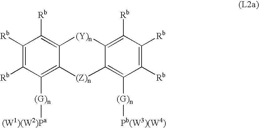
C1([Rb])=C([Rb])C([(G)n][(W1)(W2)Pa])=C2C(=C1[Rb])[(Y)n]C1=C([Rb])C([Rb])=C([Rb])C([(G)n][Pb(W3)(W4)])=C1[(Z)n]2
